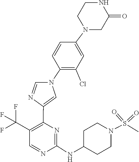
N1=CC(C(F)(F)F)=C(C2=CN(C3=C(Cl)C=C(N4CC(=O)NCC4)C=C3)C=N2)N=C1NC1CCN(S(=O)(=O)C)CC1
